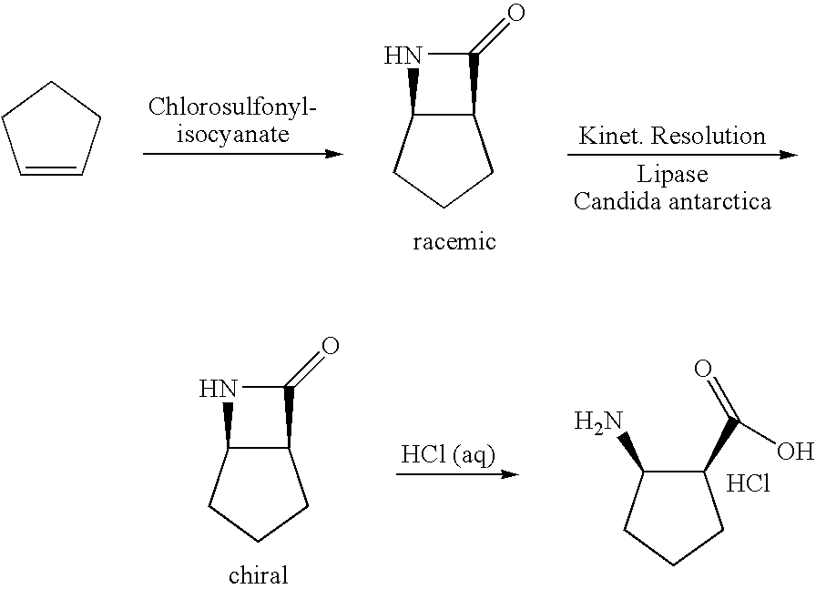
C12C(CCC1)NC2=O.C1=CCCC1.C12C(CCC1)NC2=O.C1(C(=O)O)C(N)CCC1.Cl
